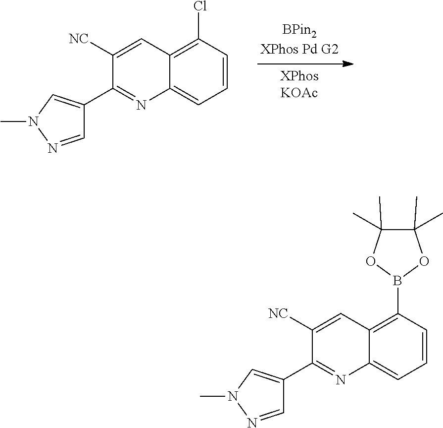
C12=CC=CC(Cl)=C1C=C([NC])C(C1=CN(C)N=C1)=N2.C12=C(B3OC(C)(C)C(C)(C)O3)C=CC=C1N=C(C1=CN(C)N=C1)C([NC])=C2
